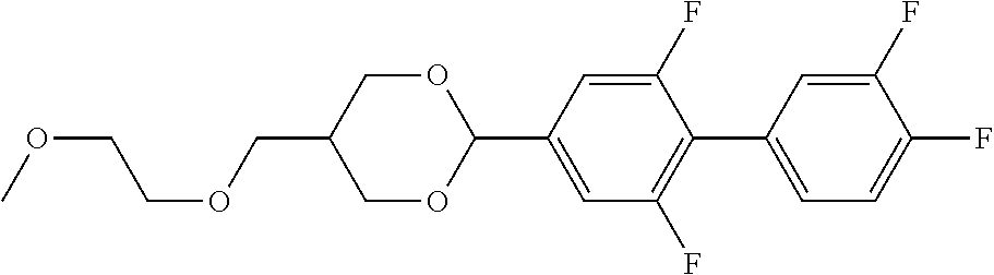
C(COCC1COC(C2=CC(F)=C(C3=CC=C(F)C(F)=C3)C(F)=C2)OC1)OC
